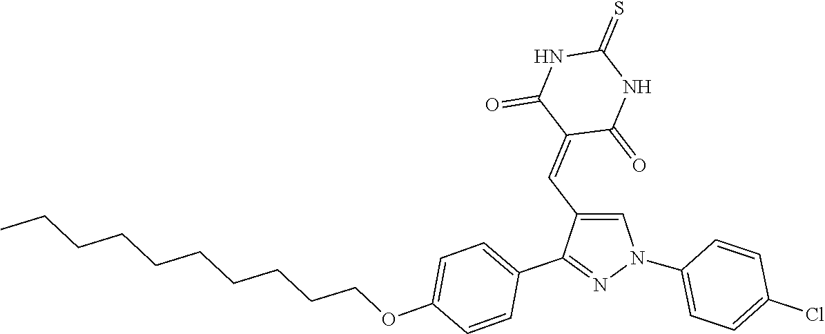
C1(N2C=C(C=C3C(=O)NC(=S)NC3=O)C(C3=CC=C(OCCCCCCCCCC)C=C3)=N2)=CC=C(Cl)C=C1
